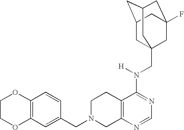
C12=C(N=CN=C1N(CC13CC4CC(CC(F)(C1)C4)C3)[H])CN(CC1=CC3=C(C=C1)OCCO3)CC2
